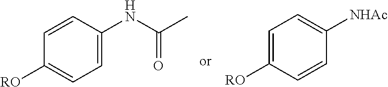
C1=C(NC(=O)C)C=CC([RO])=C1.C1=CC([RO])=CC=C1[NHAc]
